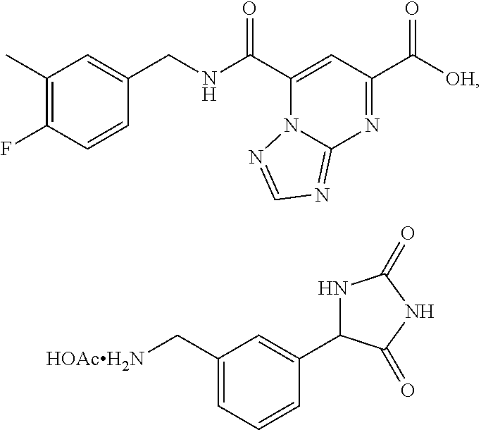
C1(C)=C(F)C=CC(CNC(C2=CC(C([OH])=O)=NC3=NC=NN23)=O)=C1.C1(C[HOAcH2N])=CC=CC(C2NC(=O)NC2=O)=C1
